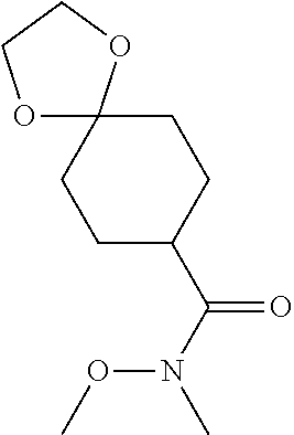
C1C(C(N(C)OC)=O)CCC2(C1)OCCO2
